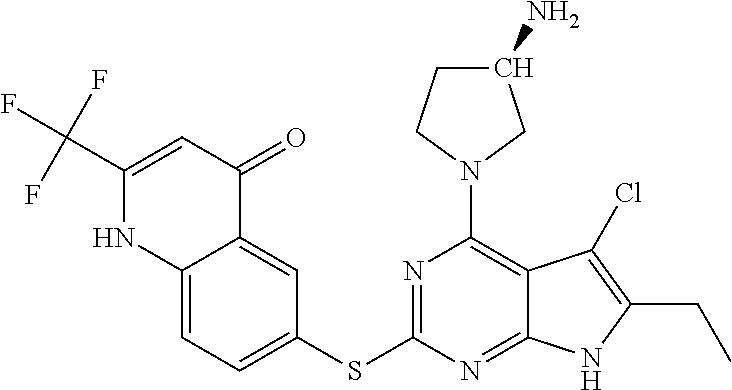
C12=CC=C(SC3=NC(N4CC(N)CC4)=C4C(=N3)NC(CC)=C4Cl)C=C1C(=O)C=C(C(F)(F)F)N2
